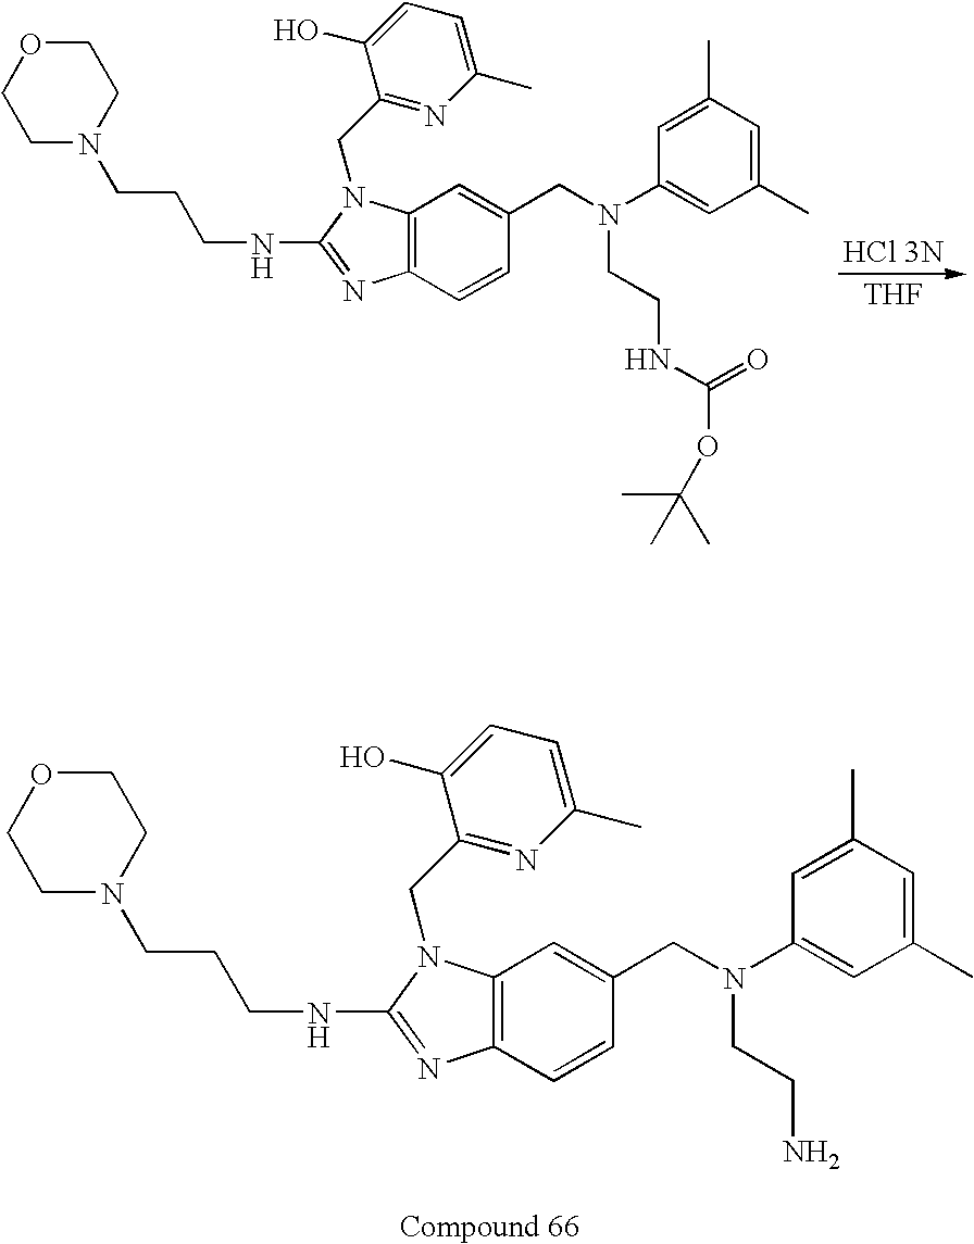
C12=C(C=CC(CN(C3=CC(C)=CC(C)=C3)CCN)=C1)N=C(NCCCN1CCOCC1)N2CC1=NC(C)=CC=C1O.[THF].C12=C(C=CC(CN(C3=CC(C)=CC(C)=C3)CCNC(=O)OC(C)(C)C)=C1)N=C(NCCCN1CCOCC1)N2CC1=NC(C)=CC=C1O
